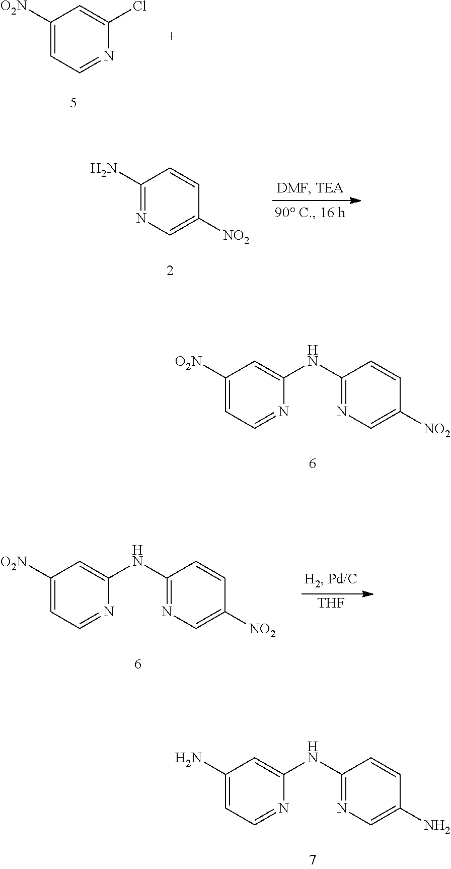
C1(N)=NC=C([NO2])C=C1.C1([O2N])=CC=NC(Cl)=C1.C1([O2N])=CC=NC(NC2=NC=C([NO2])C=C2)=C1.C1([O2N])=CC=NC(NC2=NC=C([NO2])C=C2)=C1.[THF].C1(N)=CC=NC(NC2=NC=C(N)C=C2)=C1
